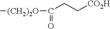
[(CH2)2O](C(=O)CC[CO2H])C
